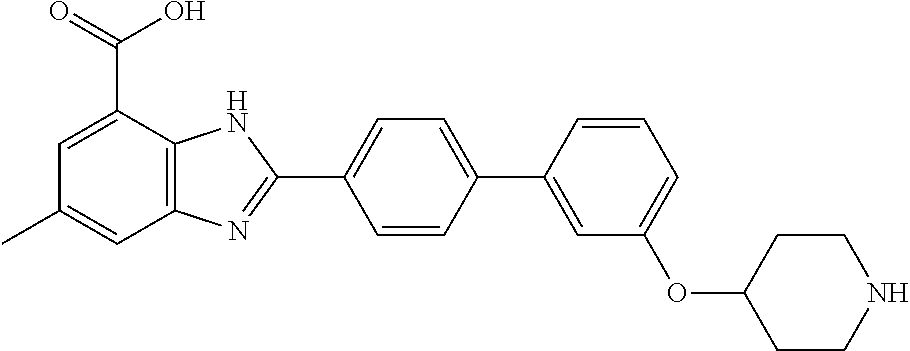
C1=CC(C2=CC(OC3CCNCC3)=CC=C2)=CC=C1C1=NC2=C(N1)C(C(=O)O)=CC(C)=C2
